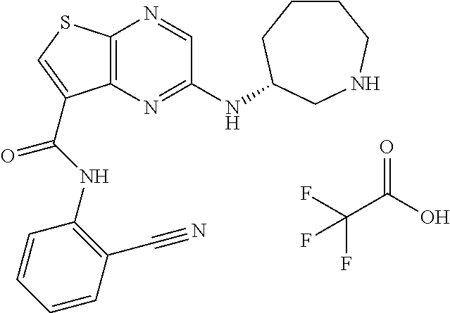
O=C(O)C(F)(F)F.C12=C(N=C(NC3CCCCNC3)C=N1)C(C(NC1=C(C#N)C=CC=C1)=O)=CS2
